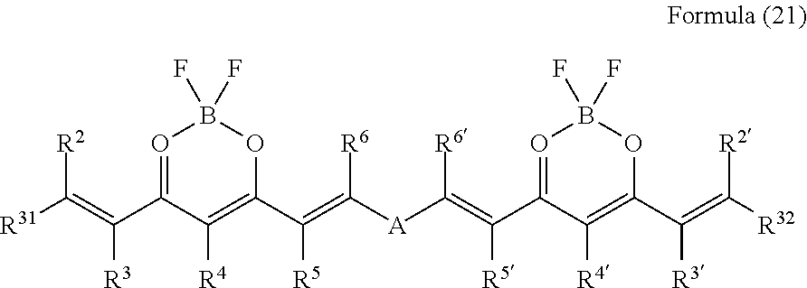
O1=C(C(=C([R31])[R2])[R3])C([R4])=C(C(=C([R6])[A]C(=C(C2=OB(F)(F)OC(C(=C([R32])[R2])[R3])=C2[R4])[R5])[R6])[R5])OB1(F)F
